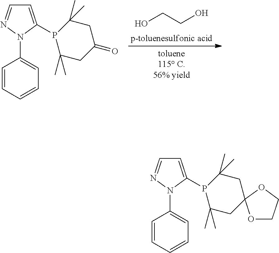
OCCO.C1=C(P2C(C)(C)CC(=O)CC2(C)C)N(C2=CC=CC=C2)N=C1.C1=C(P2C(C)(C)CC3(CC2(C)C)OCCO3)N(C2=CC=CC=C2)N=C1
